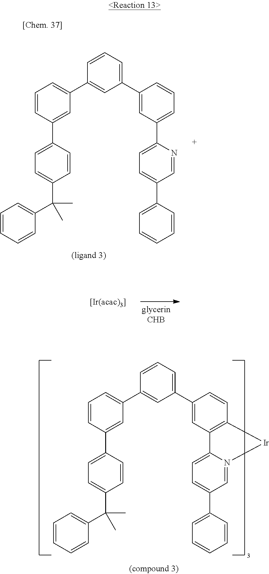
C1(C2=CC=CC(C3=CC=CC(C4=CC=C(C(C5=CC=CC=C5)(C)C)C=C4)=C3)=C2)=CC2=C(C=C1)[Ir]N1=CC(C3=CC=CC=C3)=CC=C21.C1(C2=CC=CC(C3=CC=CC(C4=CC=C(C(C5=CC=CC=C5)(C)C)C=C4)=C3)=C2)=CC(C2=CC=C(C3=CC=CC=C3)C=N2)=CC=C1
